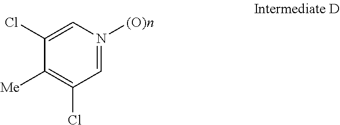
C1=N([(O)n])C=C(Cl)C([Me])=C1Cl
